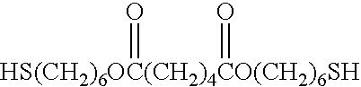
[HS(CH2)6OC(CH2)4CO(CH2)6SH](=O)=O
